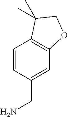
C1=CC(CN)=CC2=C1C(C)(C)CO2
